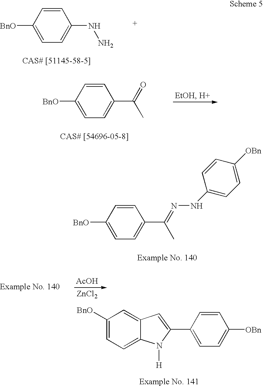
[BnO]C1=CC=C(C(C)=NNC2=CC=C([OBn])C=C2)C=C1.[BnO]C1=CC=C(NN)C=C1.[BnO]C1=CC=C(C(C)=O)C=C1.[BnO]C1=CC=C2C(=C1)C=C(C1=CC=C([OBn])C=C1)N2[H].[AcOH].[ZnCl2]
